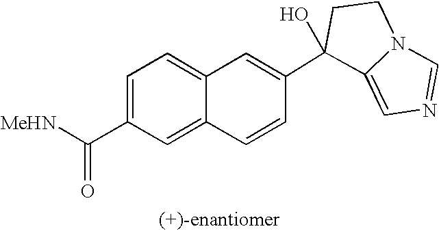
C1=C2N(C=N1)CCC2(O)C1=CC2=CC=C(C(=O)[MeHN])C=C2C=C1
